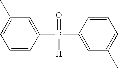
C1=CC(P(C2=CC(C)=CC=C2)(=O)[H])=CC(C)=C1
